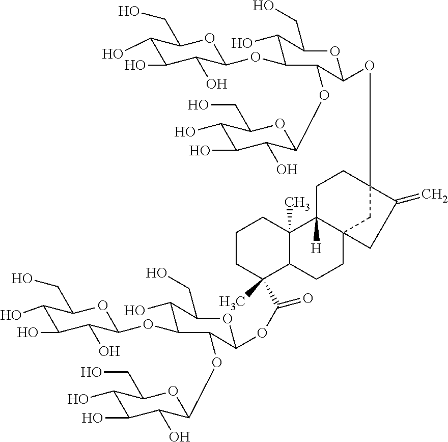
C1(O)C(O)C(O)C(OC2C(O)C(CO)OC(OC34CC5(C([H])(CC3)C3(C)C(CC5)C(C)(C(=O)OC5OC(CO)C(O)C(OC6C(O)C(O)C(O)C(CO)O6)C5OC5C(O)C(O)C(O)C(CO)O5)CCC3)CC4=C)C2OC2C(O)C(O)C(O)C(CO)O2)OC1CO
